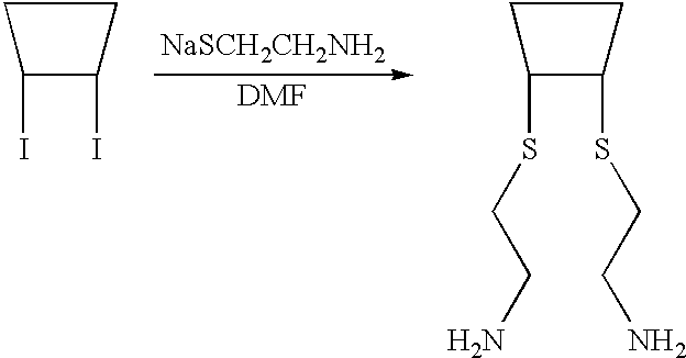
C1C(I)C(I)C1.C1C(SCCN)C(SCCN)C1.[NaSCH2CH2NH2].[DMF]
